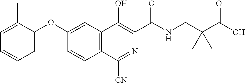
C1=CC2=C(C=C1OC1=CC=CC=C1C)C(O)=C(C(NCC(C(O)=O)(C)C)=O)N=C2[CN]
